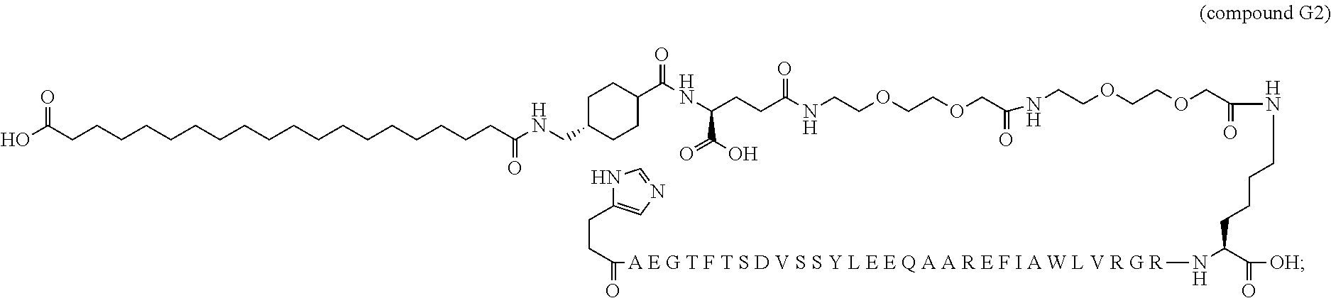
C1(CNC(CCCCCCCCCCCCCCCCCCC(O)=O)=O)CCC(C(=O)NC(C(=O)O)CCC(=O)NCCOCCOCC(=O)NCCOCCOCC(NCCCCC(C(=O)[OH])N[A E G T F T S D V S S Y L E E Q A A R E F I A W L V R G R]C(=O)CCC2=CN=CN2)=O)CC1
